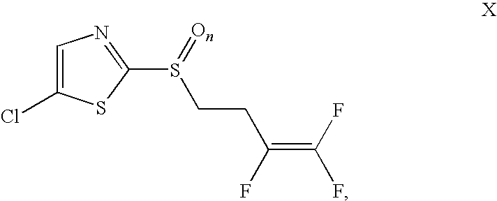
C1=C(Cl)SC(S(=[On])CCC(=C(F)F)F)=N1
